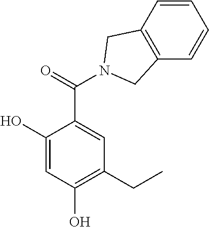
C1(O)=CC(O)=C(CC)C=C1C(=O)N1CC2=C(C=CC=C2)C1
